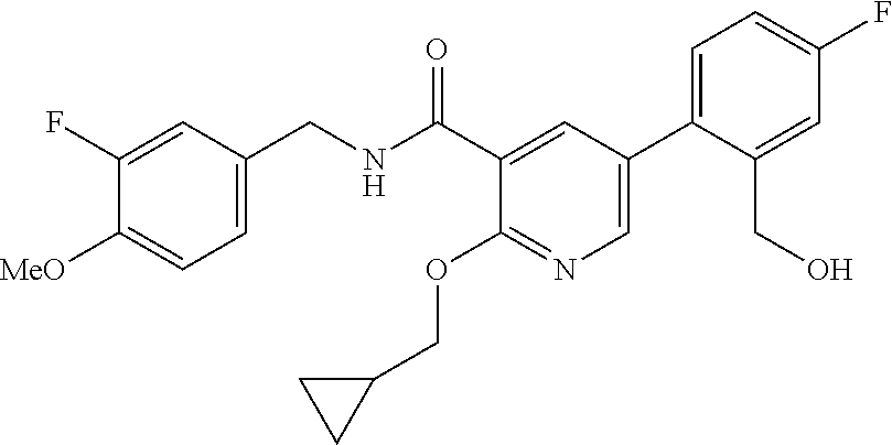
C1=C(CNC(C2=CC(C3=CC=C(F)C=C3CO)=CN=C2OCC2CC2)=O)C=C(F)C([MeO])=C1
